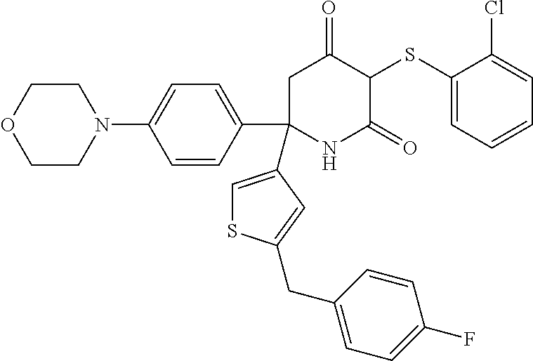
C1C(C2=CC=C(N3CCOCC3)C=C2)(C2=CSC(CC3=CC=C(F)C=C3)=C2)NC(=O)C(SC2=CC=CC=C2Cl)C1=O
